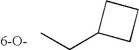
CCC1CCC1.[6-O-]
